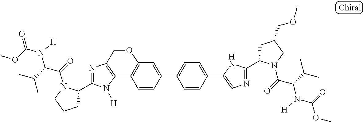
C12=C(N=C(C3CCCN3C(=O)C(C(C)C)N([H])C(OC)=O)N1[H])COC1=C2C=CC(C2=CC=C(C3=CN=C(C4CC(COC)CN4C(=O)C(C(C)C)N([H])C(=O)OC)N3)C=C2)=C1
